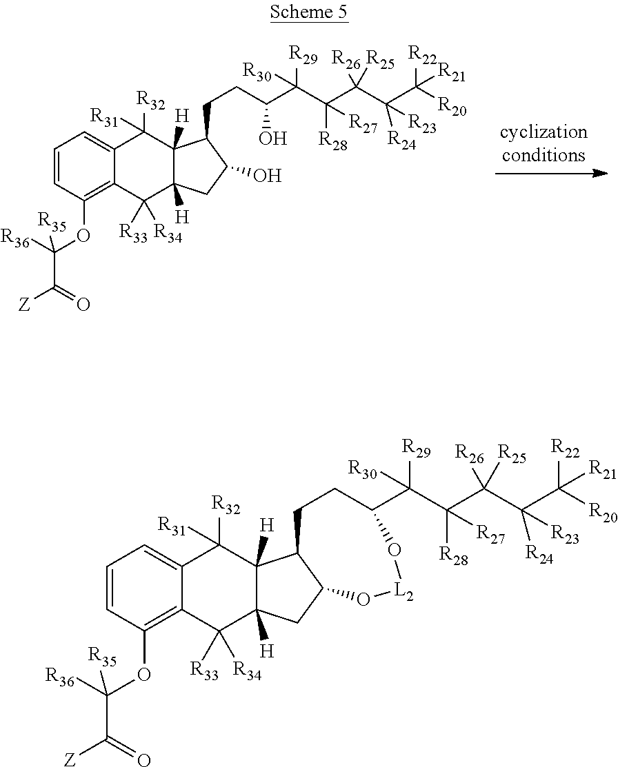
C1=CC(OC(C([Z])=O)([R36])[R35])=C2C(=C1)C([R32])([R31])C1([H])C([H])(C2([R33])[R34])CC(O)C1CCC(C(C(C(C(C([R20])([R22])[R21])([R24])[R23])([R26])[R25])([R28])[R27])([R29])[R30])O.C1=CC(OC(C([Z])=O)([R36])[R35])=C2C(=C1)C([R32])([R31])C1([H])C([H])(C2([R33])[R34])CC2C1CCC(C(C(C(C(C([R20])([R22])[R21])([R24])[R23])([R26])[R25])([R28])[R27])([R29])[R30])O[L2]O2
